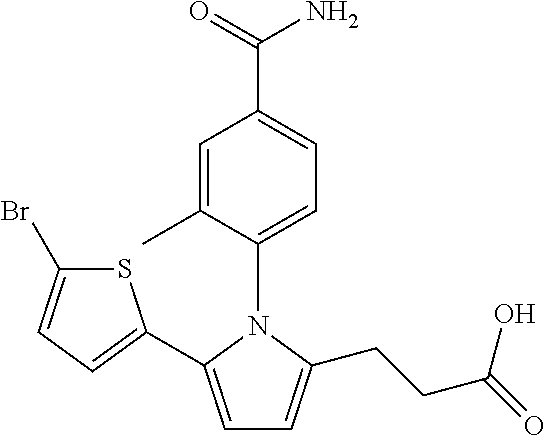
C1=C(C2=CC=C(Br)S2)N(C2=CC=C(C(=O)N)C=C2C)C(CCC(=O)O)=C1
